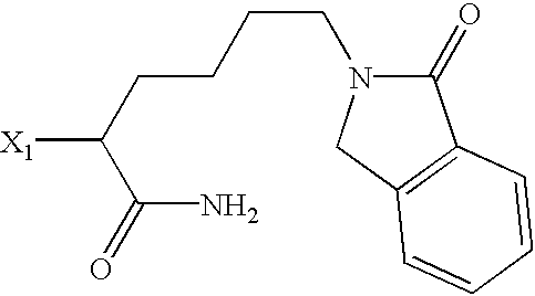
C1(=O)N(CCCCC([X1])C(=O)N)CC2=C1C=CC=C2
